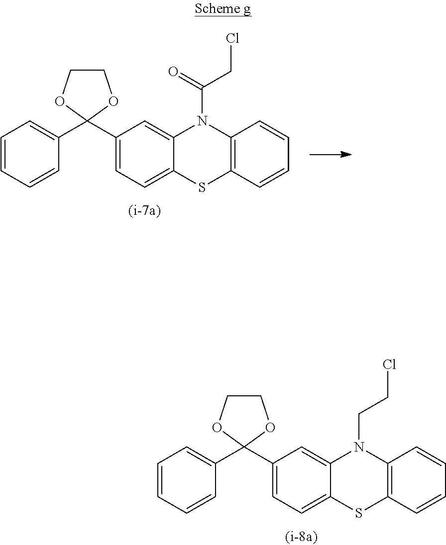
C1=CC=CC(C2(C3=CC=C4C(=C3)N(C(=O)CCl)C3=C(S4)C=CC=C3)OCCO2)=C1.C1=CC=CC(C2(C3=CC=C4C(=C3)N(CCCl)C3=C(S4)C=CC=C3)OCCO2)=C1
